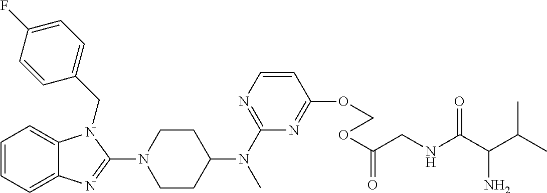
C1=CC=C2C(=C1)N(CC1=CC=C(F)C=C1)C(N1CCC(N(C3=NC=CC(OCOC(=O)CNC(C(C(C)C)N)=O)=N3)C)CC1)=N2
